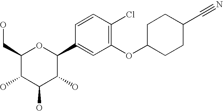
C1(CO)C(O)C(O)C(O)C(C2=CC(OC3CCC(C#N)CC3)=C(Cl)C=C2)O1
